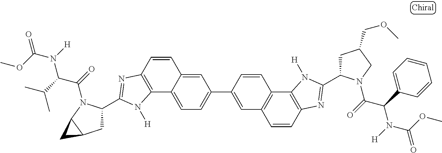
C1C(C2=NC3=C(C4=C(C=C3)C=C(C3=CC=C5C(=C3)C=CC3=C5N([H])C(C5CC6C(N5C(=O)C(C(C)C)N([H])C(OC)=O)C6)=N3)C=C4)N2[H])N(C(=O)C(C2=CC=CC=C2)N([H])C(OC)=O)CC1COC
